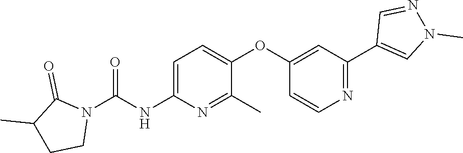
C1=C(NC(N2C(=O)C(C)CC2)=O)N=C(C)C(OC2=CC(C3=CN(C)N=C3)=NC=C2)=C1
